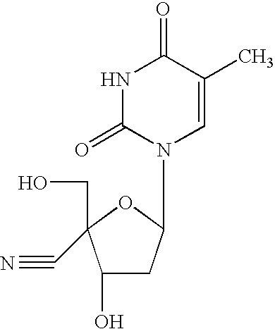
C1(O)CC(N2C=C(C)C(=O)NC2=O)OC1(CO)C#N
